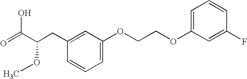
C1(OCCOC2=CC=CC(F)=C2)=CC=CC(CC(C(=O)O)OC)=C1
